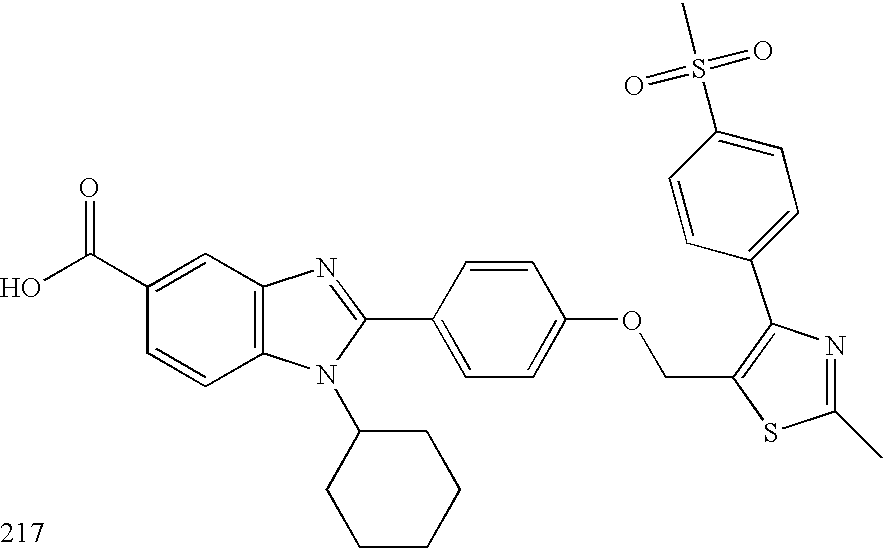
OC(C1=CC2=C(C=C1)N(C1CCCCC1)C(C1=CC=C(OCC3=C(C4=CC=C(S(C)(=O)=O)C=C4)N=C(C)S3)C=C1)=N2)=O
